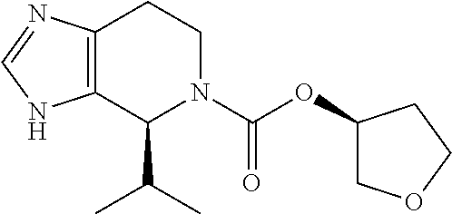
C12=C(C(C(C)C)N(C(OC3COCC3)=O)CC1)NC=N2
